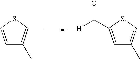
C1=CSC=C1C.C1=C(C([H])=O)SC=C1C
